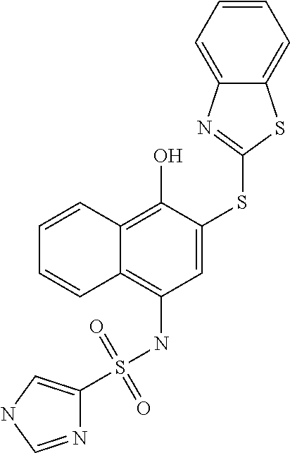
C1=C(SC2=NC3=CC=CC=C3S2)C(O)=C2C(=C1NS(=O)(=O)C1=CNC=N1)C=CC=C2
